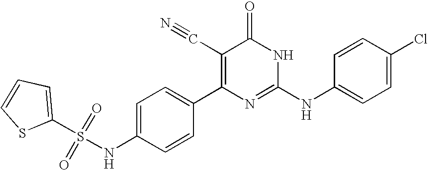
C1=CC(C2=C(C#N)C(=O)NC(NC3=CC=C(Cl)C=C3)=N2)=CC=C1NS(=O)(=O)C1=CC=CS1
